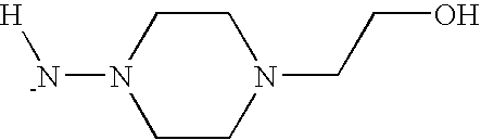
[H][-N]N1CCN(CCO)CC1
